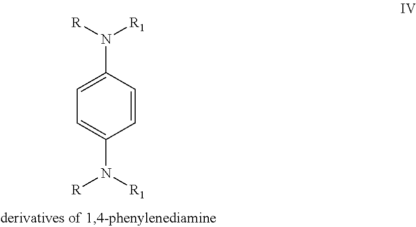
C1=CC(N([R])[R1])=CC=C1N([R1])[R]
